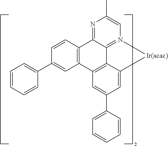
C12=C(C=CC(C3=CC=CC=C3)=C1)C1=NC(C)=CN3=C1C1=C2C=C(C2=CC=CC=C2)C=C1[Ir(acac)]3
